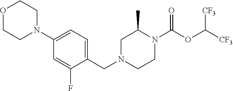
O1CCN(C2=CC=C(CN3CCN(C(OC([CF3])[CF3])=O)C(C)C3)C(F)=C2)CC1
